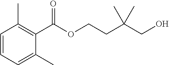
C1=CC=C(C)C(C(=O)OCCC(CO)(C)C)=C1C
